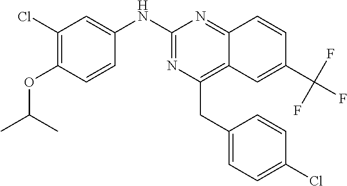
C1=C(NC2=NC(CC3=CC=C(Cl)C=C3)=C3C(=N2)C=CC(C(F)(F)F)=C3)C=CC(OC(C)C)=C1Cl
